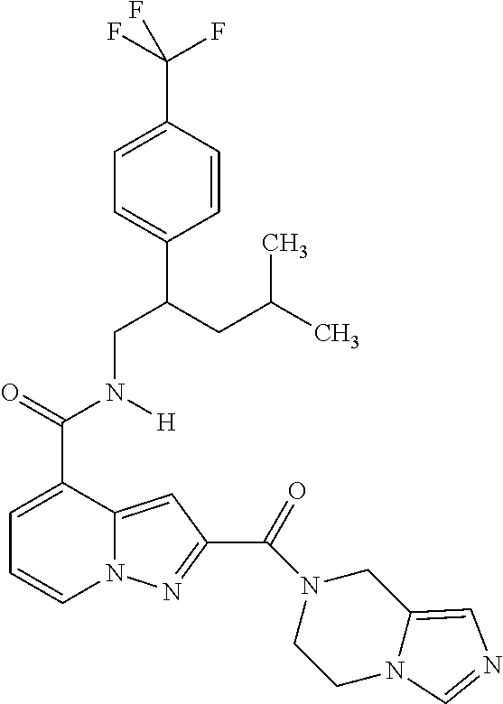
C1=C(C(=O)N(CC(C2=CC=C(C(F)(F)F)C=C2)CC(C)C)[H])C2=CC(C(=O)N3CCN4C(=CN=C4)C3)=NN2C=C1
